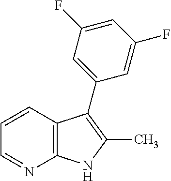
C12=C(C=CC=N1)C(C1=CC(F)=CC(F)=C1)=C(C)N2
